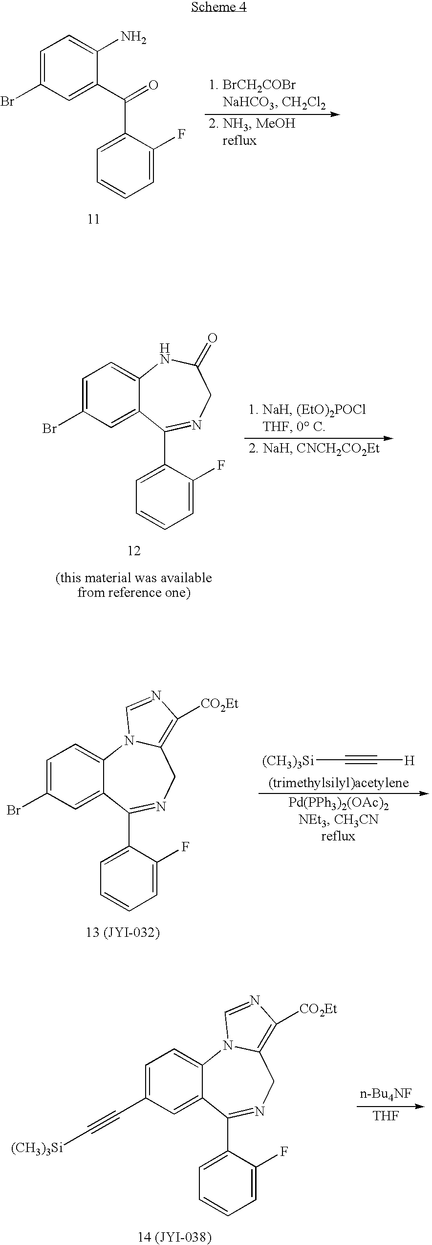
C1=C(Br)C=C(C(=O)C2=CC=CC=C2F)C(N)=C1.C12=CC=C(Br)C=C1C(C1=CC=CC=C1F)=NCC(=O)N2.C12=CC=C(Br)C=C1C(C1=CC=CC=C1F)=NCC1=C([CO2Et])N=CN21.[(CH3)3Si]C#C[H].C12=CC=C(C#C[(CH3)3Si])C=C1C(C1=CC=CC=C1F)=NCC1=C([CO2Et])N=CN21.[THF]
